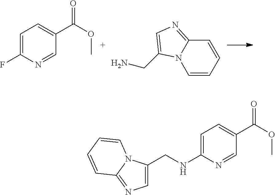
C1=C(F)N=CC(C(OC)=O)=C1.C1=CC=CC2=NC=C(CN)N12.C1=C(NCC2=CN=C3N2C=CC=C3)N=CC(C(OC)=O)=C1
